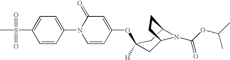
C1=CC(N2C=CC(OC3([H])CC4N(C(OC(C)C)=O)C(C3)CC4)=CC2=O)=CC=C1S(C)(=O)=O
